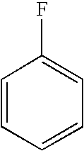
C1=CC=CC=C1F
